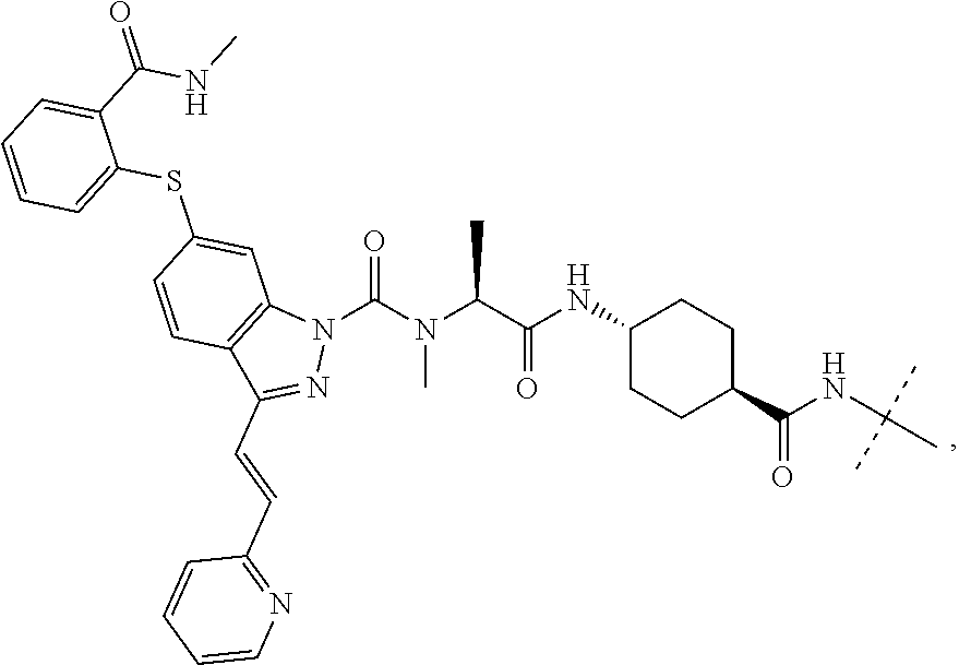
O=C(N(C(C(NC1CCC(C(NC(C)(C)C)=O)CC1)=O)C)C)N1C2=C(C(C=CC3=NC=CC=C3)=N1)C=CC(SC1=CC=CC=C1C(=O)NC)=C2
